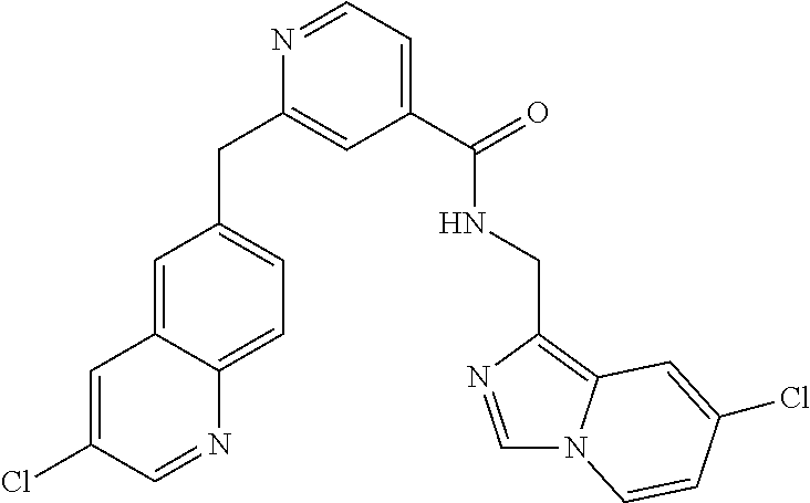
C1=NC(CC2=CC=C3C(=C2)C=C(Cl)C=N3)=CC(C(NCC2=C3N(C=N2)C=CC(Cl)=C3)=O)=C1
